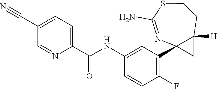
C1(C#N)=CC=C(C(NC2=CC(C34CC3([H])CCSC(N)=N4)=C(F)C=C2)=O)N=C1
